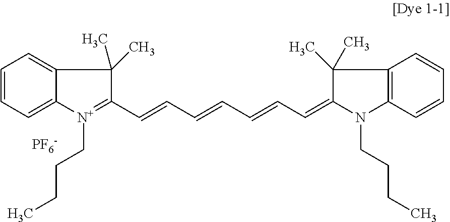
[PF6-].C1=CC=C2C(=C1)C(C)(C)C(C=CC=CC=CC=C1N(CCCC)C3=C(C=CC=C3)C1(C)C)=[N+]2CCCC
